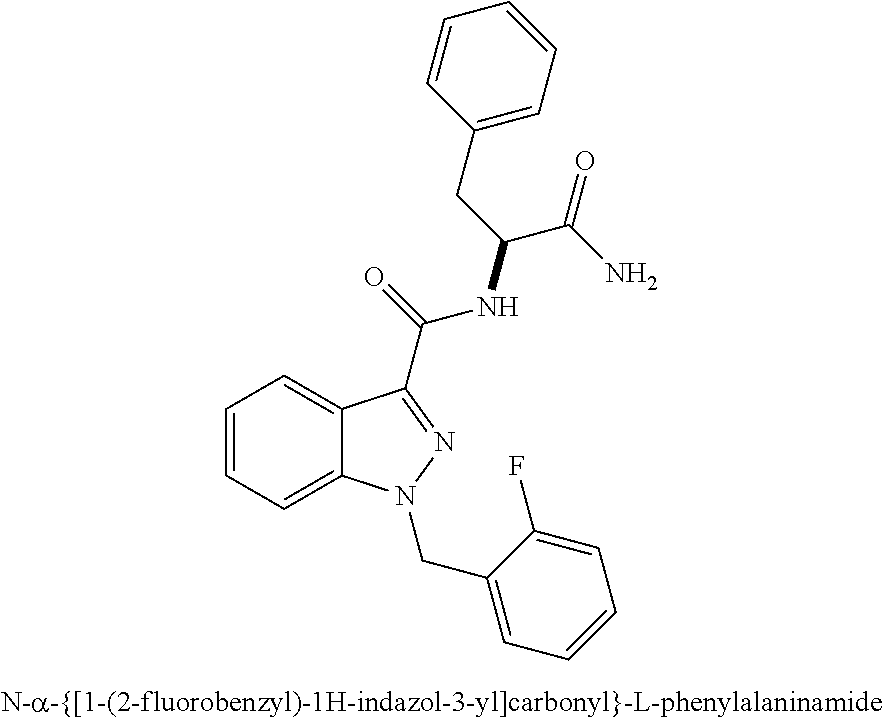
C1=CC=C2C(=C1)C(C(NC(CC1=CC=CC=C1)C(=O)N)=O)=NN2CC1=CC=CC=C1F
